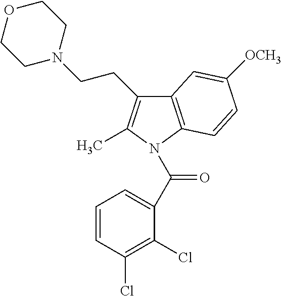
C12=C(N(C(=O)C3=CC=CC(Cl)=C3Cl)C(C)=C1CCN1CCOCC1)C=CC([OCH3])=C2
